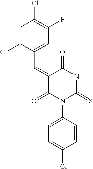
C1=C(Cl)C(C=C2C(=O)N(C3=CC=C(Cl)C=C3)C(=S)NC2=O)=CC(F)=C1Cl
